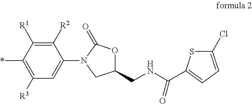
C1([R2])=C([R1])C(*)=C([R3])C=C1N1C(=O)OC(CNC(C2=CC=C(Cl)S2)=O)C1
